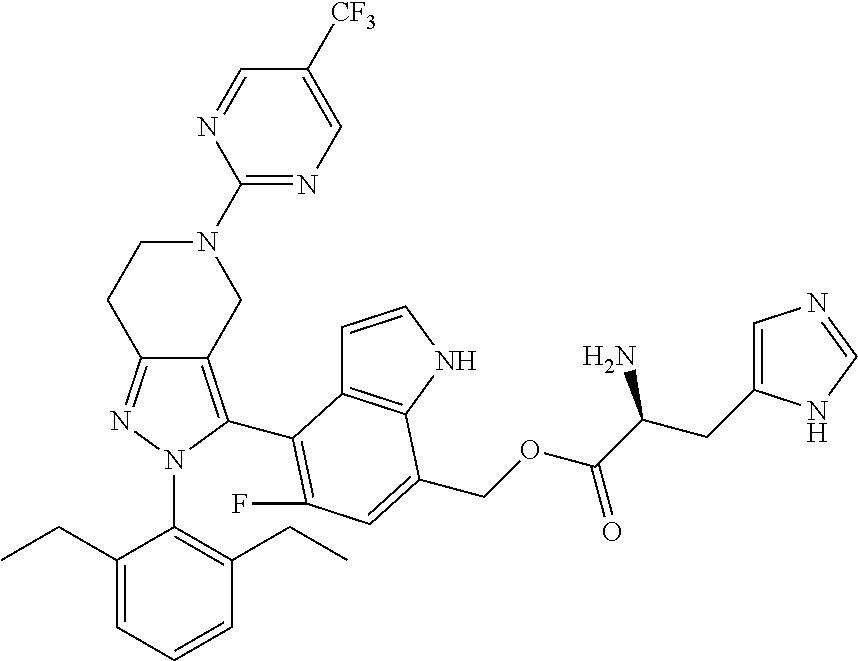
C12=NN(C3=C(CC)C=CC=C3CC)C(C3=C(F)C=C(COC(C(CC4=CN=CN4)N)=O)C4=C3C=CN4)=C1CN(C1=NC=C([CF3])C=N1)CC2
